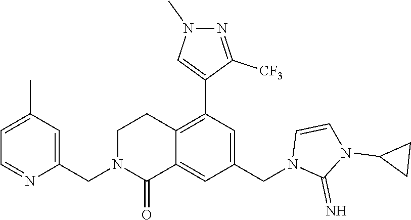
C1=CN(CC2=CC(C3=CN(C)N=C3[CF3])=C3C(=C2)C(=O)N(CC2=CC(C)=CC=N2)CC3)C(=N)N1C1CC1
